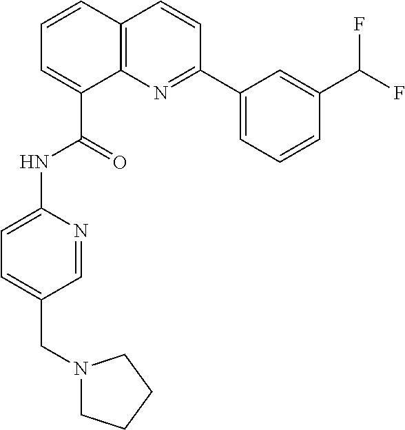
C1=CC2=C(C(C(=O)NC3=CC=C(CN4CCCC4)C=N3)=C1)N=C(C1=CC=CC(C(F)F)=C1)C=C2
